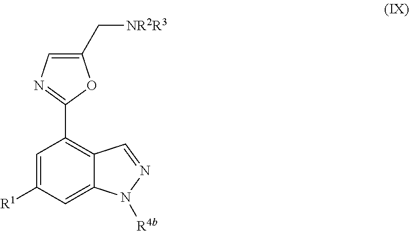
C1(C[NR2R3])=CN=C(C2=C3C(=CC([R1])=C2)N([R4b])N=C3)O1
